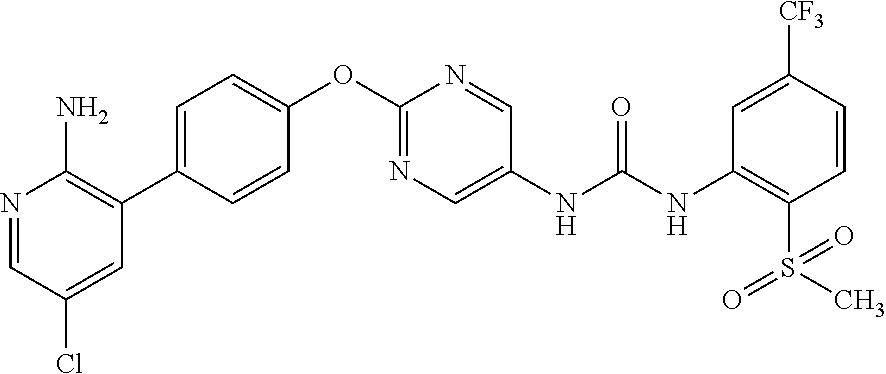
C1=CC(C2=C(N)N=CC(Cl)=C2)=CC=C1OC1=NC=C(NC(NC2=C(S(=O)(=O)C)C=CC([CF3])=C2)=O)C=N1
